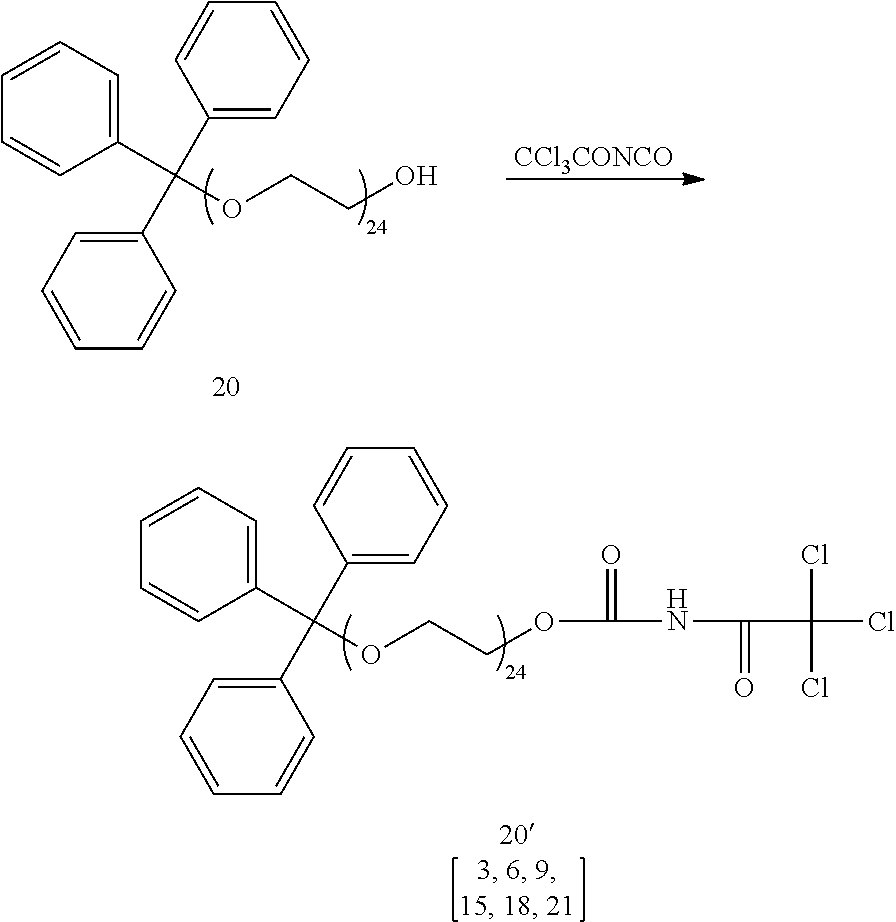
C1(C(OCCO)(C2=CC=CC=C2)C2=CC=CC=C2)=CC=CC=C1.[CCl3CONCO].C1(C(OCCOC(=O)NC(=O)C(Cl)(Cl)Cl)(C2=CC=CC=C2)C2=CC=CC=C2)=CC=CC=C1
